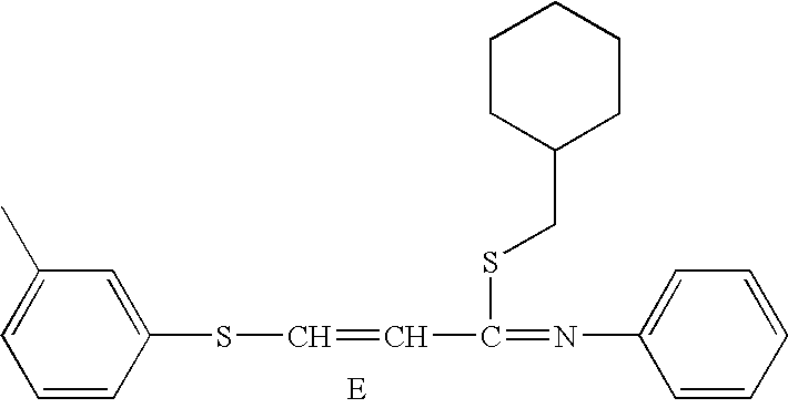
C1=CC(SC=CC(=NC2=CC=CC=C2)SCC2CCCCC2)=CC(C)=C1
